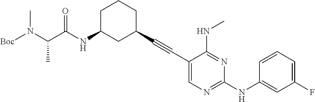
[Boc]N(C(C(NC1CC(C#CC2=CN=C(NC3=CC(F)=CC=C3)N=C2NC)CCC1)=O)C)C
